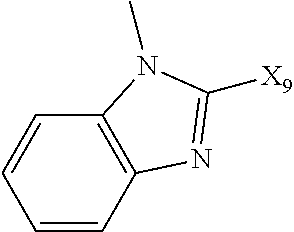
C1=CC2=C(C=C1)N(C)C([X9])=N2
